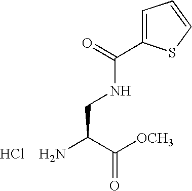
NC(C([OCH3])=O)CNC(C1=CC=CS1)=O.Cl
